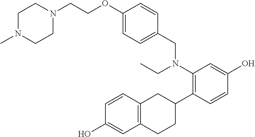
C1(N(CC2=CC=C(OCCN3CCN(C)CC3)C=C2)CC)=C(C2CC3=C(CC2)C=C(O)C=C3)C=CC(O)=C1
